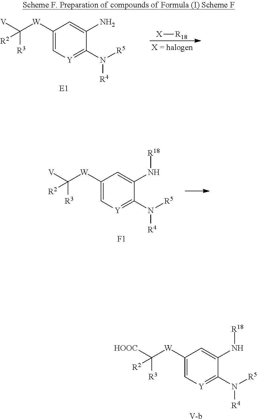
C1([W]C([R2])([R3])[V])=C[Y]=C(N([R5])[R4])C(N)=C1.[E1].[X][R18].C1([W]C([R2])([R3])[V])=C[Y]=C(N([R5])[R4])C(N[R18])=C1.[F1].C1([W]C([R2])([R3])[HOOC])=C[Y]=C(N([R5])[R4])C(N[R18])=C1.[V-b]
